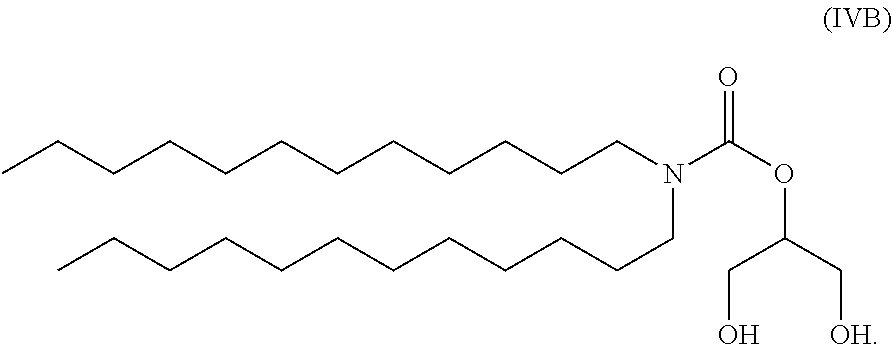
CCCCCCCCCCCCN(CCCCCCCCCCCC)C(OC(CO)C[OH])=O
